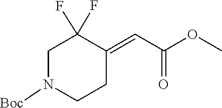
O(C)C(C=C1CCN([Boc])CC1(F)F)=O
